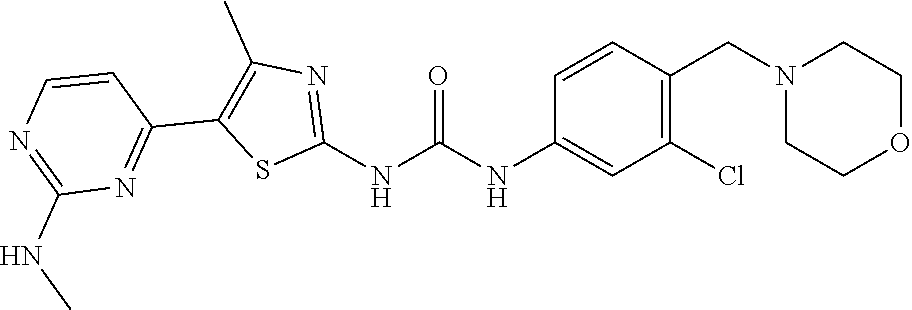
C1(Cl)=C(CN2CCOCC2)C=CC(NC(NC2=NC(C)=C(C3=NC(NC)=NC=C3)S2)=O)=C1
